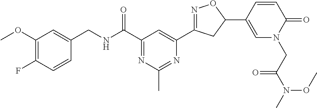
C1(CNC(C2=NC(C)=NC(C3=NOC(C4=CN(CC(N(C)OC)=O)C(=O)C=C4)C3)=C2)=O)=CC(OC)=C(F)C=C1
